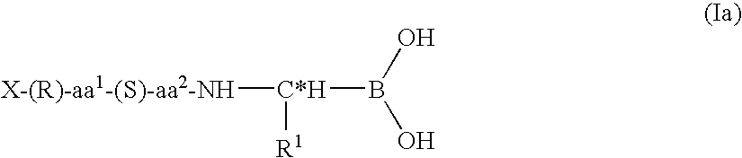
[X-(R)-aa1-(S)-aa2-NH][C*H](B(O)O)[R1]
